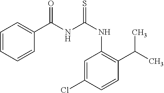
N(C1=C(C(C)C)C=CC(Cl)=C1)C(NC(C1=CC=CC=C1)=O)=S
